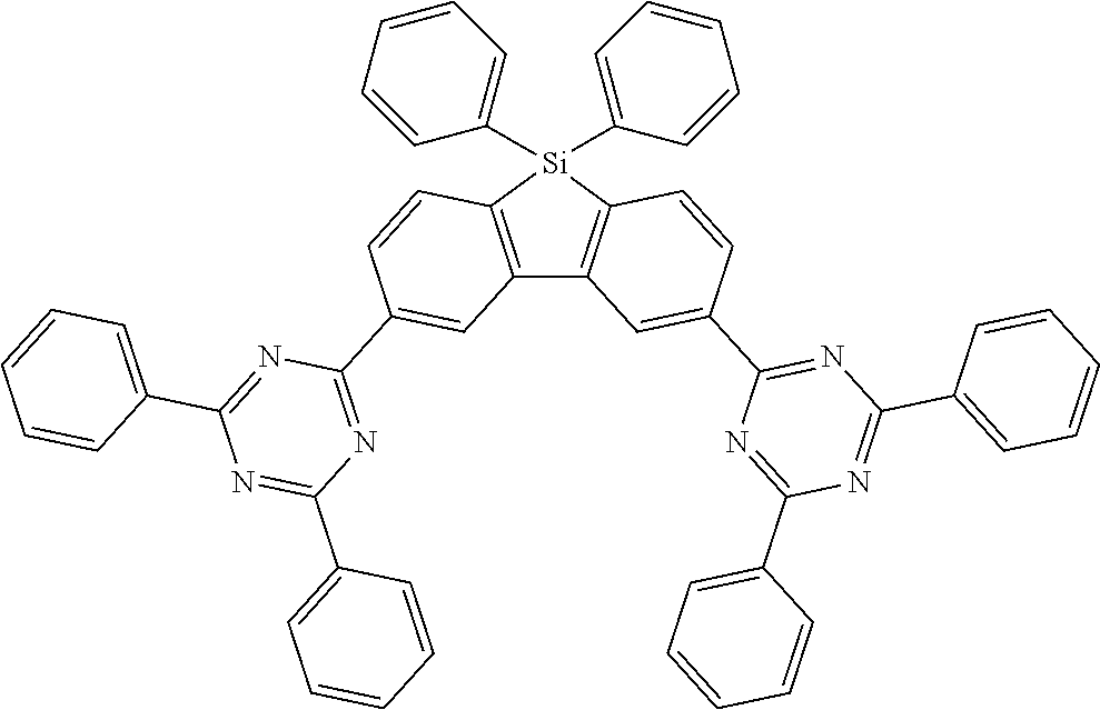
C12=C([Si](C3=CC=CC=C3)(C3=CC=CC=C3)C3=C1C=C(C1=NC(C4=CC=CC=C4)=NC(C4=CC=CC=C4)=N1)C=C3)C=CC(C1=NC(C3=CC=CC=C3)=NC(C3=CC=CC=C3)=N1)=C2
